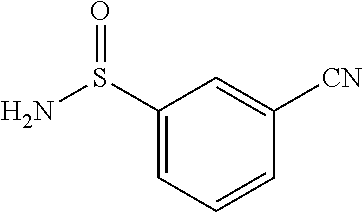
C1(S(N)=O)=CC=CC([CN])=C1
